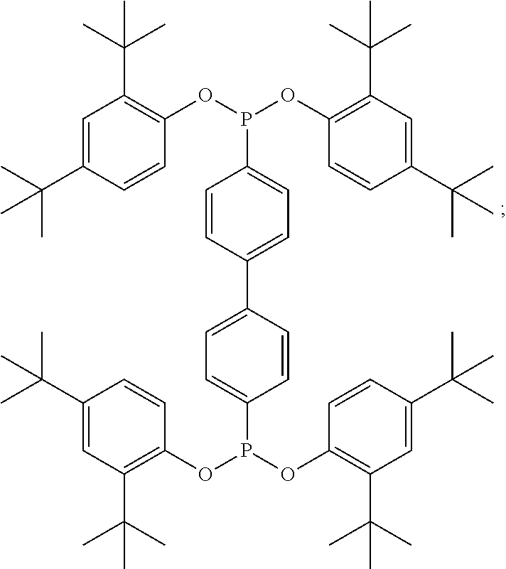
C1(C(C)(C)C)=CC(C(C)(C)C)=C(OP(OC2=C(C(C)(C)C)C=C(C(C)(C)C)C=C2)C2=CC=C(C3=CC=C(P(OC4=C(C(C)(C)C)C=C(C(C)(C)C)C=C4)OC4=C(C(C)(C)C)C=C(C(C)(C)C)C=C4)C=C3)C=C2)C=C1
